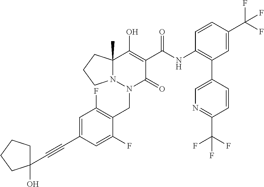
C1=C(C#CC2(O)CCCC2)C=C(F)C(CN2C(=O)C(C(=O)NC3=C(C4=CN=C(C(F)(F)F)C=C4)C=C(C(F)(F)F)C=C3)=C(O)C3(C)N2CCC3)=C1F
